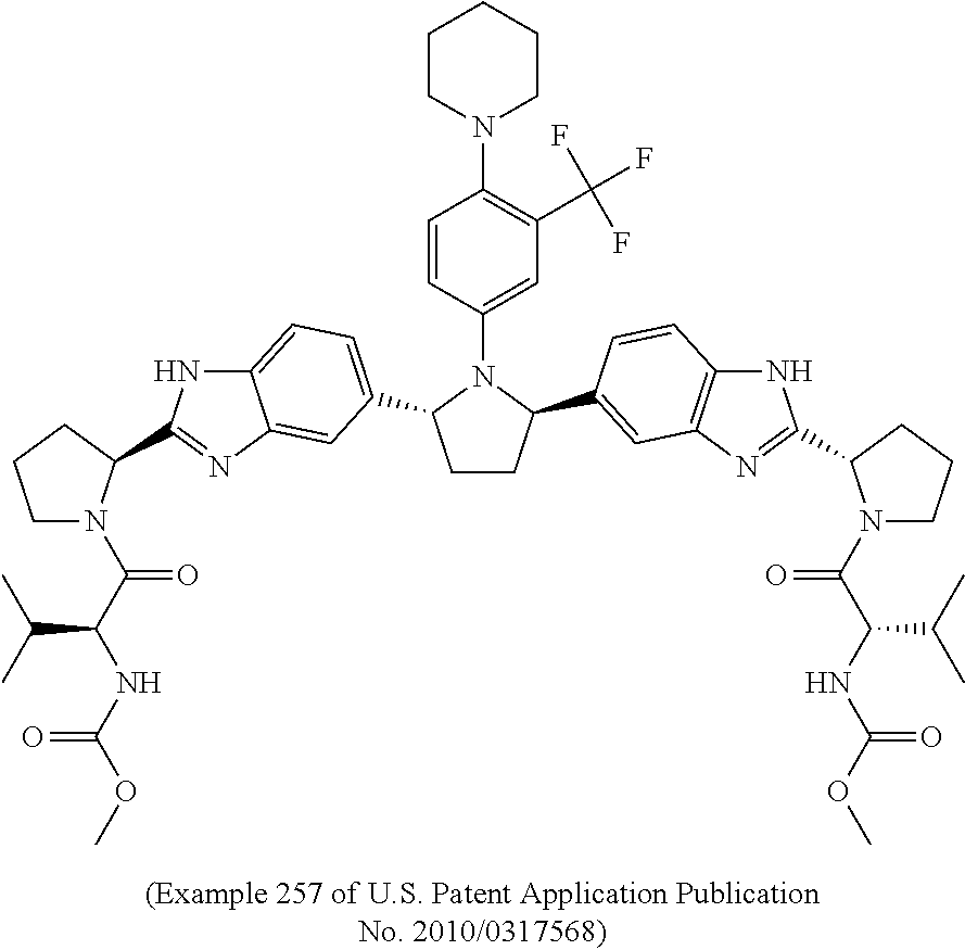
C1CC(C2=CC3=C(NC(C4N(C(C(NC(OC)=O)C(C)C)=O)CCC4)=N3)C=C2)N(C2=CC(C(F)(F)F)=C(N3CCCCC3)C=C2)C1C1=CC=C2NC(C3N(C(C(NC(OC)=O)C(C)C)=O)CCC3)=NC2=C1
